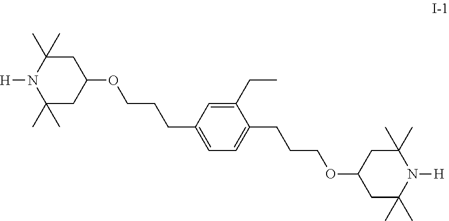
C1(CC)=CC(CCCOC2CC(C)(C)N([H])C(C)(C)C2)=CC=C1CCCOC1CC(C)(C)N([H])C(C)(C)C1
